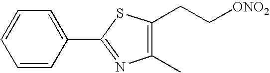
C1(C)=C(CC[ONO2])SC(C2=CC=CC=C2)=N1
